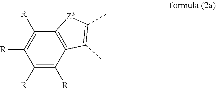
C12=C(C([R])=C([R])C([R])=C1[R])C(C)=C(C)[Z3]2
